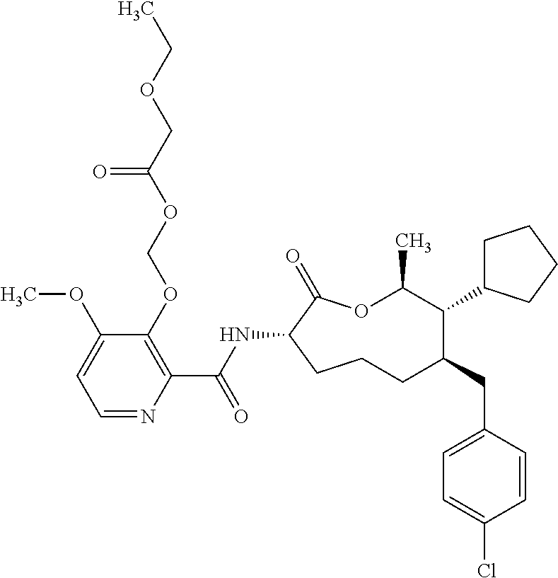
C1CC(NC(C2=C(OCOC(COCC)=O)C(OC)=CC=N2)=O)C(=O)OC(C)C(C2CCCC2)C(CC2=CC=C(Cl)C=C2)C1
